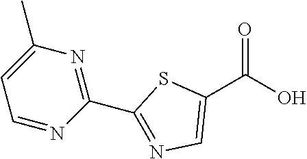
C1(C(O)=O)=CN=C(C2=NC(C)=CC=N2)S1
